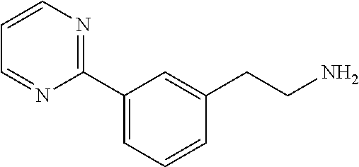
C1=CN=C(C2=CC=CC(CCN)=C2)N=C1
